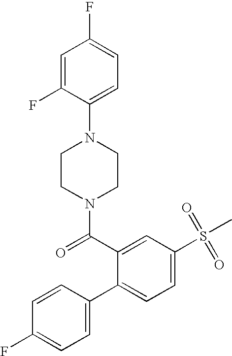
C1(F)=CC=C(C2=CC=C(S(=O)(=O)C)C=C2C(N2CCN(C3=CC=C(F)C=C3F)CC2)=O)C=C1
